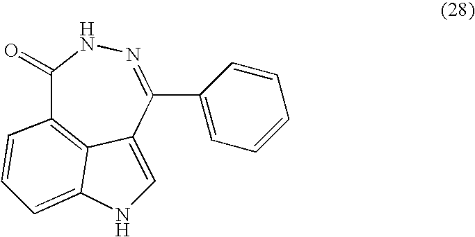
C1(=O)C2=C3C(=CNC3=CC=C2)C(C2=CC=CC=C2)=NN1
